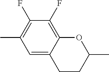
CC1=C(F)C(F)=C2C(=C1)CCC(C)O2
